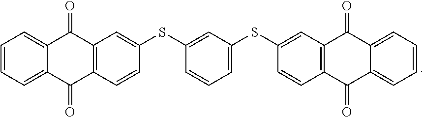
C1=CC=C2C(=C1)C(=O)C1=C(C2=O)C=CC(SC2=CC(SC3=CC4=C(C=C3)C(=O)C3=CC=CC=C3C4=O)=CC=C2)=C1
